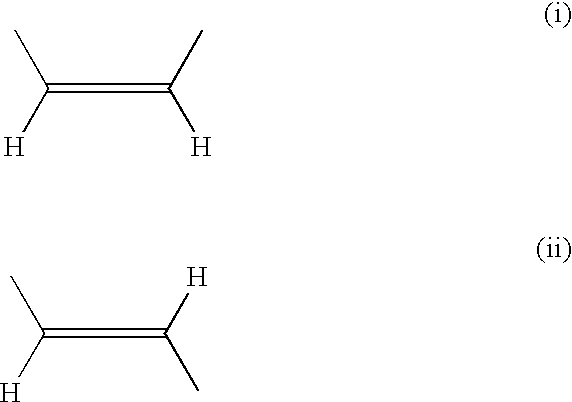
C(=C(C)[H])([H])C.C(=C([H])C)([H])C
